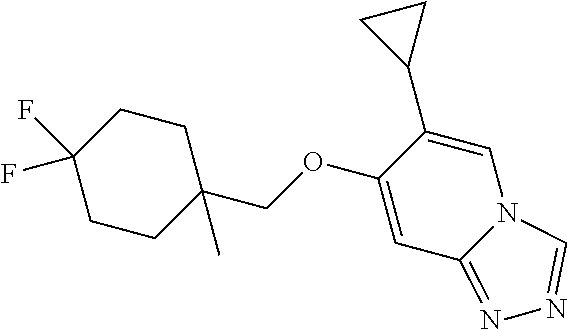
C1CC(COC2=CC3=NN=CN3C=C2C2CC2)(C)CCC1(F)F
